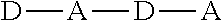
[D]([A][D])[A]
